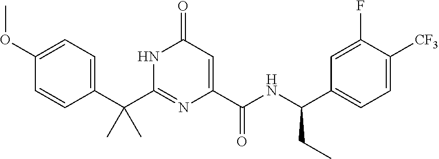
C(C1=CC=C(OC)C=C1)(C1=NC(C(NC(C2=CC=C([CF3])C(F)=C2)CC)=O)=CC(=O)N1)(C)C
